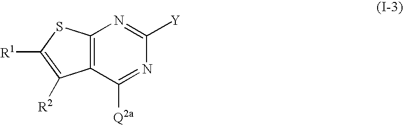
C12=C(C([Q2a])=NC([Y])=N1)C([R2])=C([R1])S2
